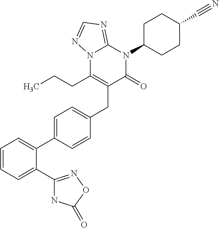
C1=C(C2=CC=CC=C2C2=NOC(=O)N2)C=CC(CC2=C(CCC)N3C(=NC=N3)N(C3CCC(C#N)CC3)C2=O)=C1
